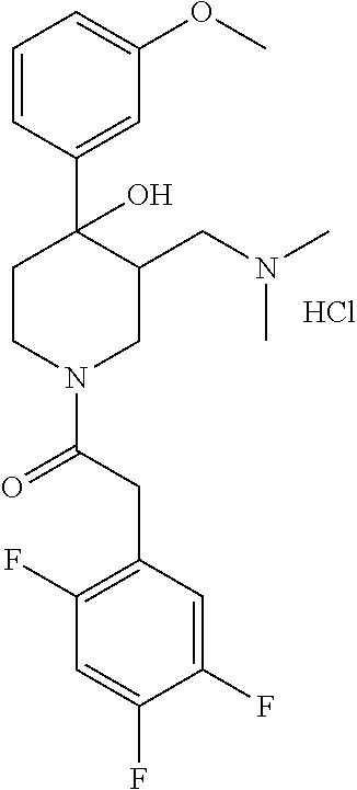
C1=CC(C2(O)CCN(C(CC3=C(F)C=C(F)C(F)=C3)=O)CC2CN(C)C)=CC(OC)=C1.Cl
